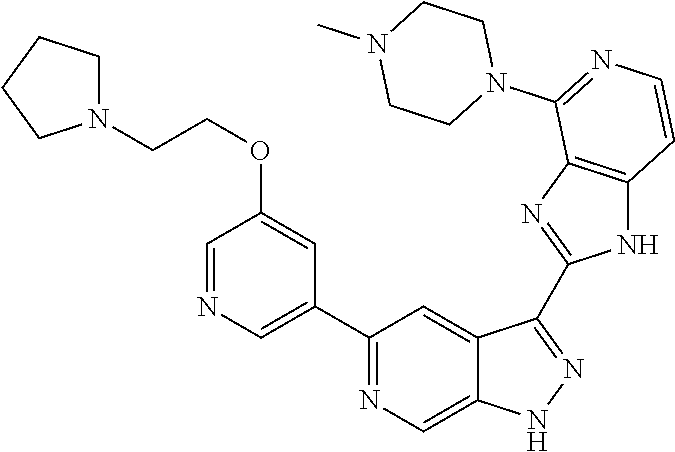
C1(C2=NC=C3C(=C2)C(C2=NC4=C(N2)C=CN=C4N2CCN(C)CC2)=NN3)=CN=CC(OCCN2CCCC2)=C1
